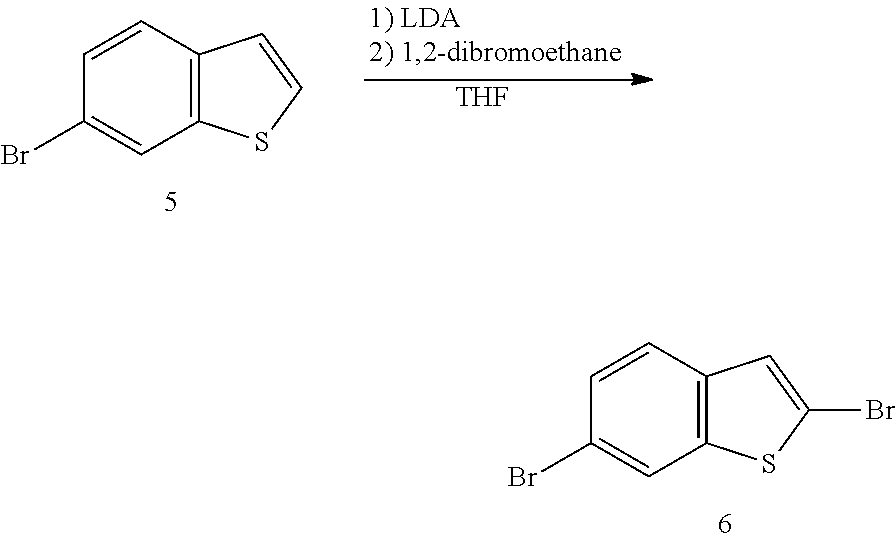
C12=C(C=CC(Br)=C1)C=C(Br)S2.C12=C(C=CC(Br)=C1)C=CS2.[THF]
